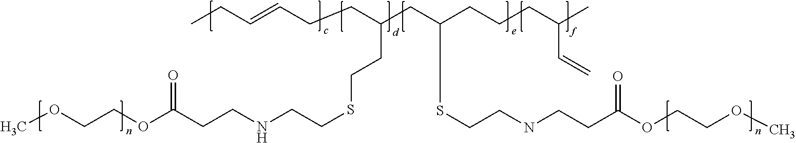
COCCOC(CCNCCSCCC(CC(CCCC(C)C=C)SCCNCCC(OCCOC)=O)CCC=CCC)=O
